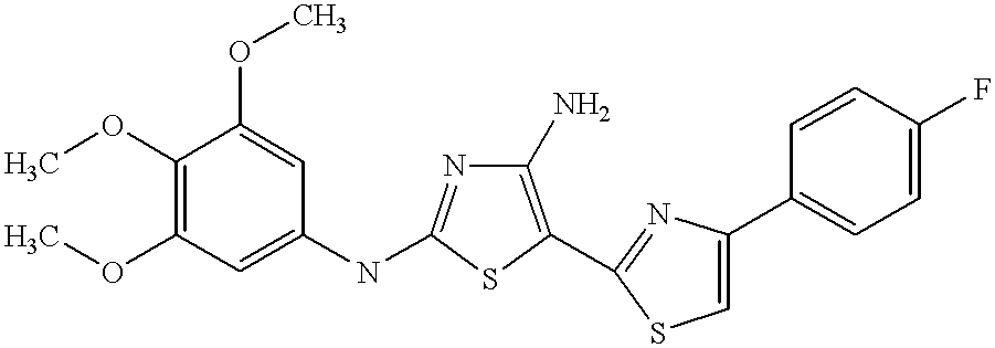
COC1=C(OC)C=C(NC2=NC(N)=C(C3=NC(C4=CC=C(F)C=C4)=CS3)S2)C=C1OC
